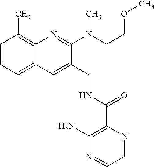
C1=CC=C2C(=C1C)N=C(N(CCOC)C)C(CNC(C1=C(N)N=CC=N1)=O)=C2
